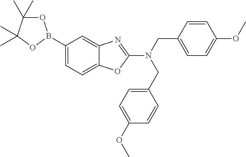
C1(B2OC(C)(C)C(C)(C)O2)=CC=C2C(=C1)N=C(N(CC1=CC=C(OC)C=C1)CC1=CC=C(OC)C=C1)O2
